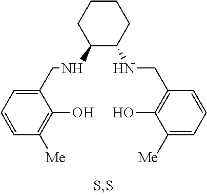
C1(NCC2=CC=CC([Me])=C2O)C(NCC2=C(O)C([Me])=CC=C2)CCCC1
